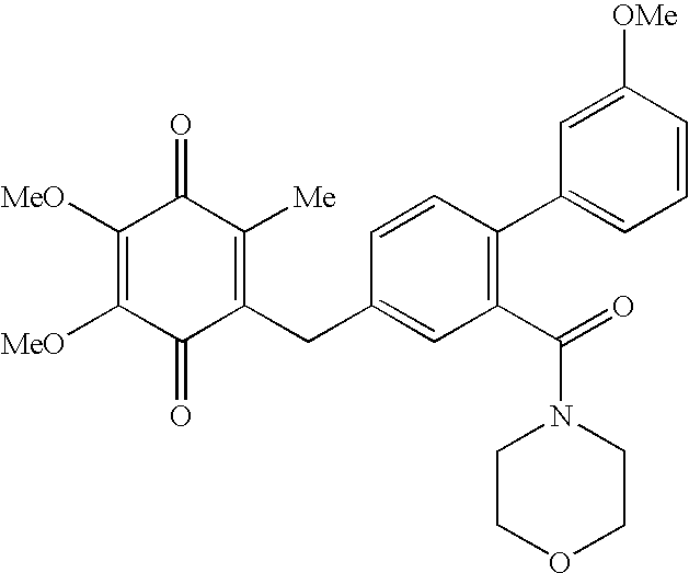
C1(=O)C(CC2=CC(C(N3CCOCC3)=O)=C(C3=CC=CC([OMe])=C3)C=C2)=C([Me])C(=O)C([MeO])=C1[MeO]
